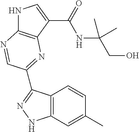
N1C2=C(C(C(=O)NC(CO)(C)C)=C1)N=C(C1=NNC3=C1C=CC(C)=C3)C=N2
